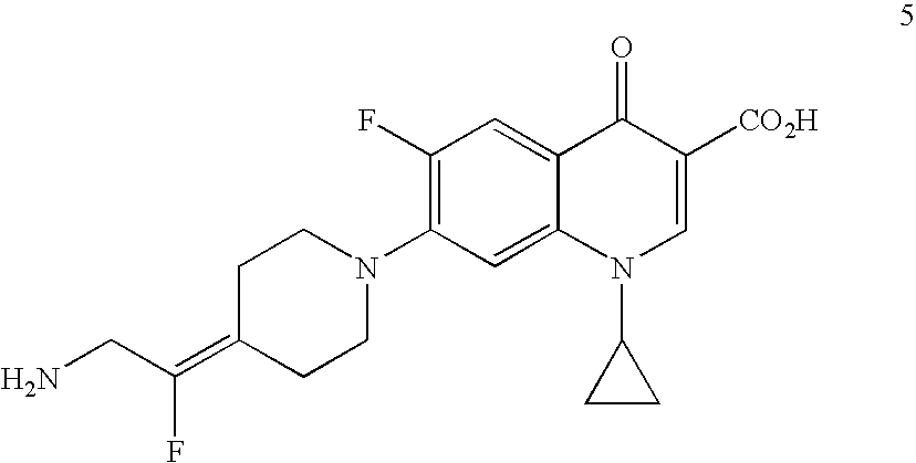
C1(F)=C(N2CCC(=C(CN)F)CC2)C=C2C(=C1)C(=O)C([CO2H])=CN2C1CC1
